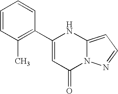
C1=CC(C)=C(C2=CC(=O)N3C(=CC=N3)N2)C=C1
